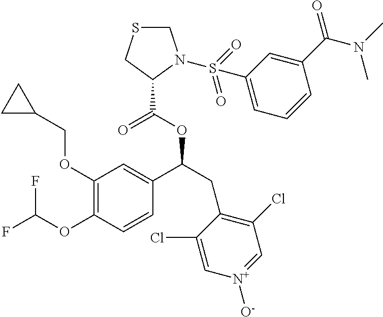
C1(OCC2CC2)=C(OC(F)F)C=CC(C(CC2=C(Cl)C=[N+]([O-])C=C2Cl)OC(=O)C2N(S(=O)(=O)C3=CC=CC(C(N(C)C)=O)=C3)CSC2)=C1
